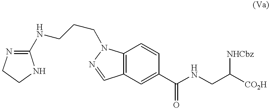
C12=C(C=C(C(NCC([NHCbz])[CO2H])=O)C=C1)C=NN2CCCNC1=NCCN1
